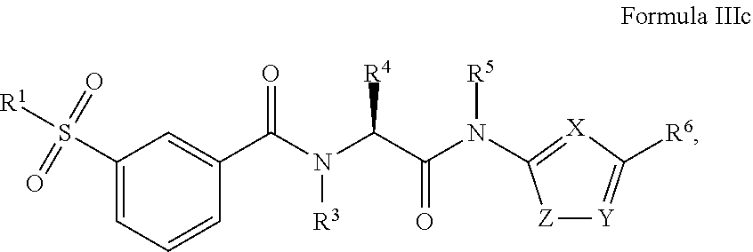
C1(S([R1])(=O)=O)=CC=CC(C(N(C(C(N([R5])C2=[X]C([R6])=[Y][Z]2)=O)[R4])[R3])=O)=C1
